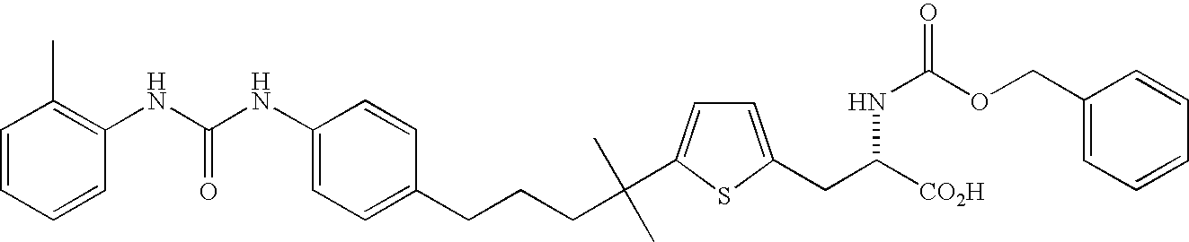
C(C1=CC=C(NC(NC2=C(C)C=CC=C2)=O)C=C1)CCC(C)(C)C1=CC=C(CC([CO2H])NC(OCC2=CC=CC=C2)=O)S1
